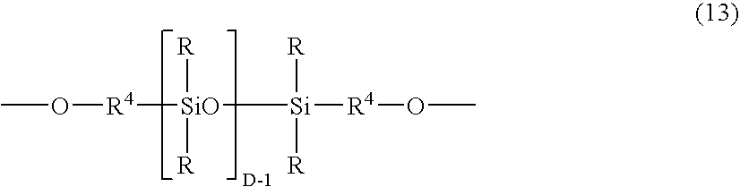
[R4]([SiO]([R])([R])[Si]([R4]OC)([R])[R])OC
